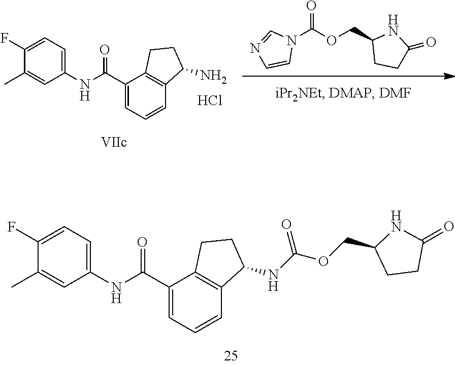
N1(C(OCC2CCC(=O)N2)=O)C=NC=C1.C1(C)=CC(NC(C2=CC=CC3=C2CCC3N)=O)=CC=C1F.Cl.C1(C)=CC(NC(C2=CC=CC3=C2CCC3NC(OCC2NC(=O)CC2)=O)=O)=CC=C1F
